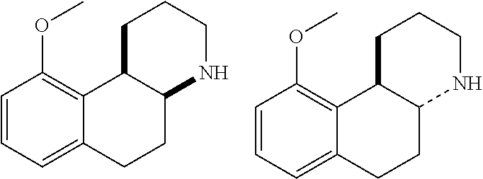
C1=CC=C2C(=C1OC)C1C(CC2)NCCC1.C1=CC=C2C(=C1OC)C1C(CC2)NCCC1
